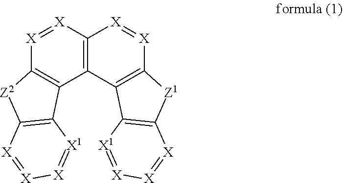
[X]1=[X]C2=C(C3=C1[Z2]C1=C3[X1]=[X][X]=[X]1)C1=C([X]=[X]2)[Z1]C2=C1[X1]=[X][X]=[X]2
